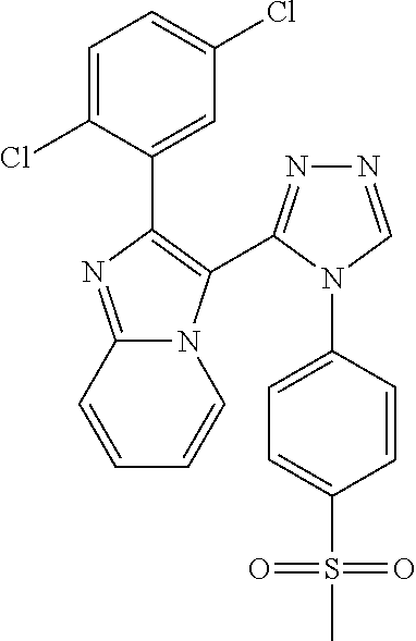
C1=C(Cl)C(C2=C(C3=NN=CN3C3=CC=C(S(C)(=O)=O)C=C3)N3C(=N2)C=CC=C3)=CC(Cl)=C1
